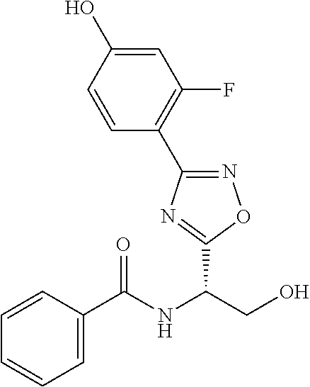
C1=C(C(=O)NC(CO)C2=NC(C3=C(F)C=C(O)C=C3)=NO2)C=CC=C1
